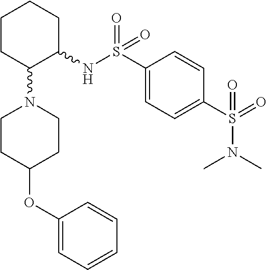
C1CC(N2CCC(OC3=CC=CC=C3)CC2)C(NS(C2=CC=C(S(=O)(N(C)C)=O)C=C2)(=O)=O)CC1
